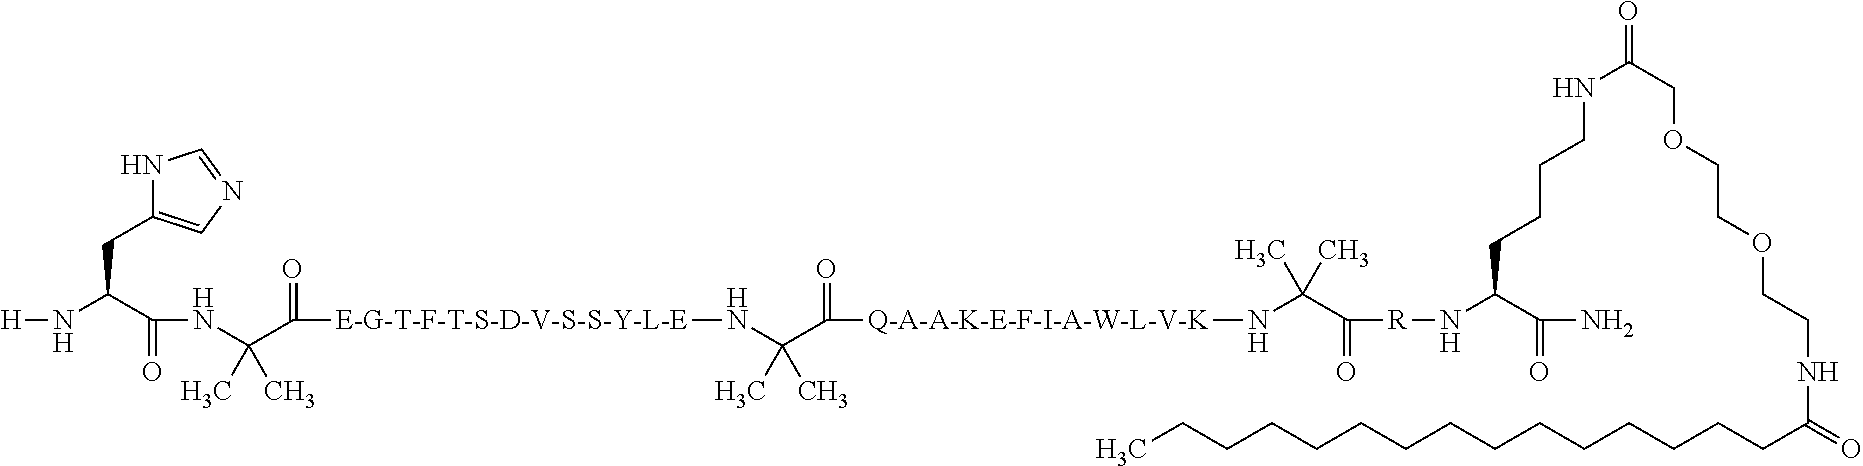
N1C(CC(N[H])C(=O)NC(C)(C)C([E-G-T-F-T-S-D-V-S-S-Y-L-E]NC(C([Q-A-A-K-E-F-I-A-W-L-V-K]NC(C([R]NC(C(N)=O)CCCCNC(=O)COCCOCCNC(=O)CCCCCCCCCCCCCCC)=O)(C)C)=O)(C)C)=O)=CN=C1
